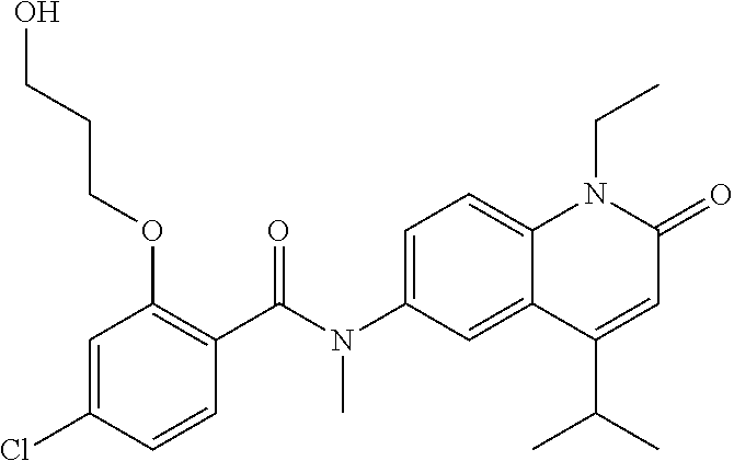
C1(C(N(C2=CC=C3C(=C2)C(C(C)C)=CC(=O)N3CC)C)=O)=C(OCCCO)C=C(Cl)C=C1
